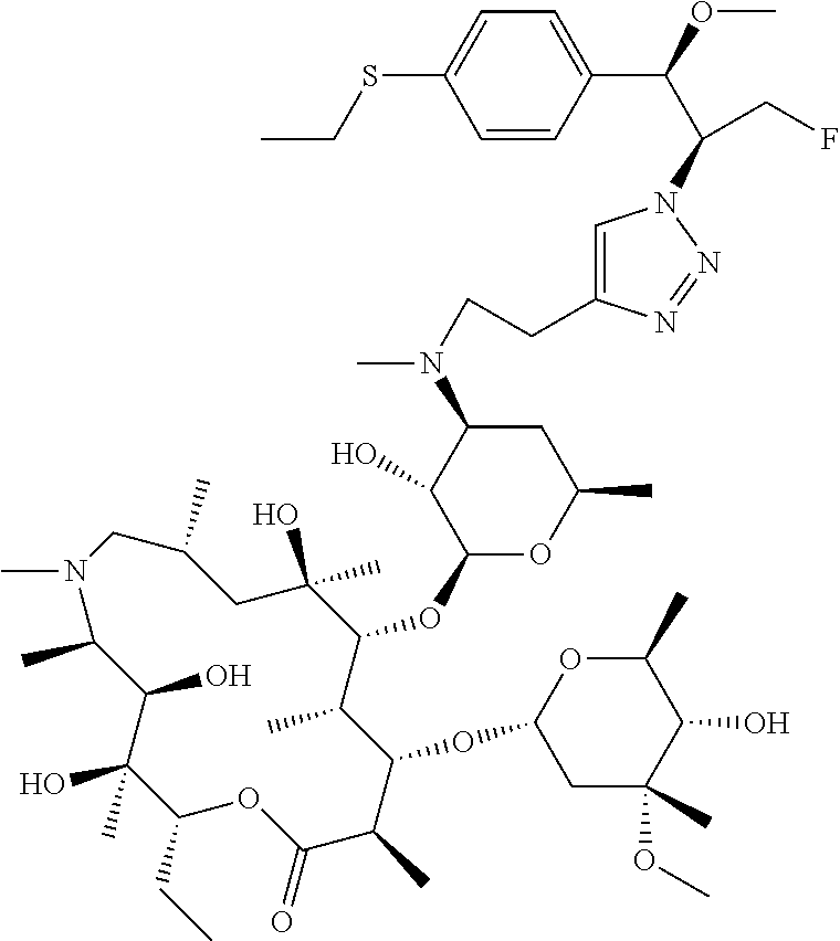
C1(O)(C)C(CC)OC(=O)C(C)C(OC2CC(OC)(C)C(O)C(C)O2)C(C)C(OC2OC(C)CC(N(C)CCC3=CN(C(CF)C(OC)C4=CC=C(SCC)C=C4)N=N3)C2O)C(C)(O)CC(C)CN(C)C(C)C1O
